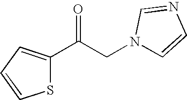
C1(C(CN2C=CN=C2)=O)=CC=CS1
